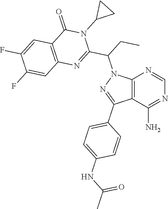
C12=C(C(N)=NC=N1)C(C1=CC=C(NC(C)=O)C=C1)=NN2C(CC)C1=NC2=C(C(=O)N1C1CC1)C=C(F)C(F)=C2
